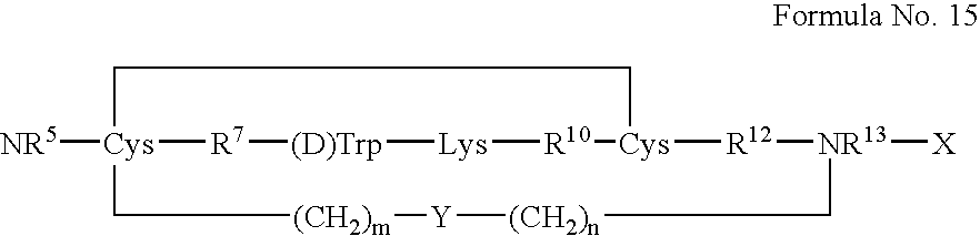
[NR5][Cys]12[R7][(D)Trp][Lys][R10][Cys]([R12][NR13]([X])C[(CH2)n][Y][(CH2)m]C1)CC2
